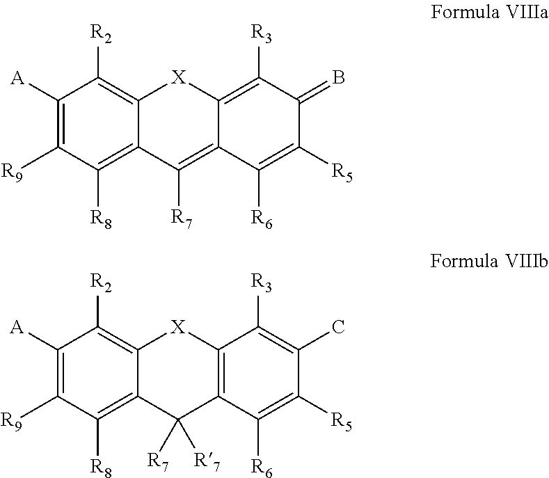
C1([A])=C([R9])C([R8])=C2C(=C1[R2])[X]C1=C([R3])C(=B)C([R5])=C([R6])C1=C2[R7].C1([A])=C([R9])C([R8])=C2C(=C1[R2])[X]C1=C(C2([R7])[R7])C([R6])=C([R5])C(C)=C1[R3]
